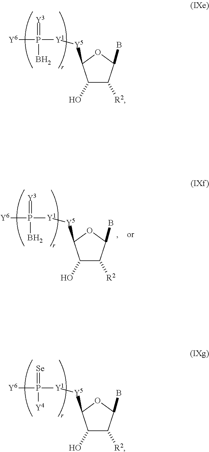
C1(O)C([R2])C(B)OC1[Y5][Y1]P([Y6])(=[Y3])B.C1(O)C([R2])C(B)OC1[Y5][Y1]P([Y6])(=[Se])[Y4].C1(O)C([R2])C(B)OC1[Y5][Y1]P([Y6])(=[Y3])B
